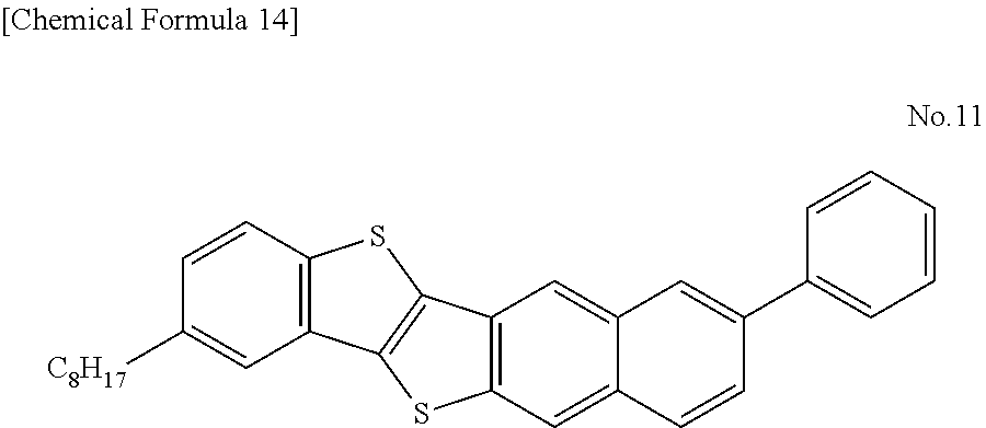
C12=C(SC3=C1SC1=C3C=C3C(=C1)C=CC(C1=CC=CC=C1)=C3)C=CC([C8H17])=C2
